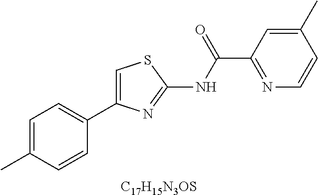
[C17H15N3OS].C1(C(=O)NC2=NC(C3=CC=C(C)C=C3)=CS2)=NC=CC(C)=C1
